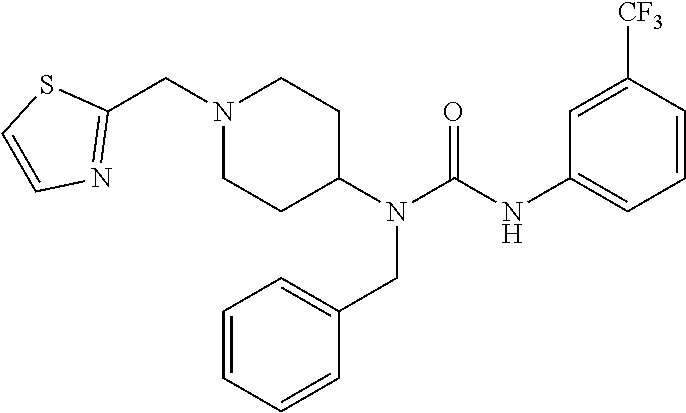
N1(CC2=NC=CS2)CCC(N(C(NC2=CC=CC([CF3])=C2)=O)CC2=CC=CC=C2)CC1
